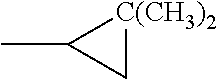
C1[C(CH3)2]C1C
